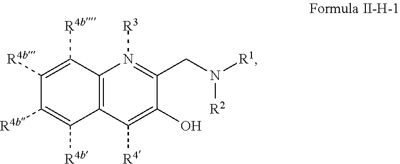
C12=C(C([R4])=C(O)C(CN([R1])[R2])=N1[R3])C([R4b])=C([R4b])C([R4b])=C2[R4b]
